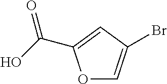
O1C=C(Br)C=C1C(=O)O
